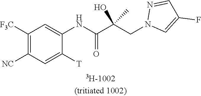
C1([F3C])=C([NC])C=C([T])C(NC(C(CN2C=C(F)C=N2)(O)C)=O)=C1
